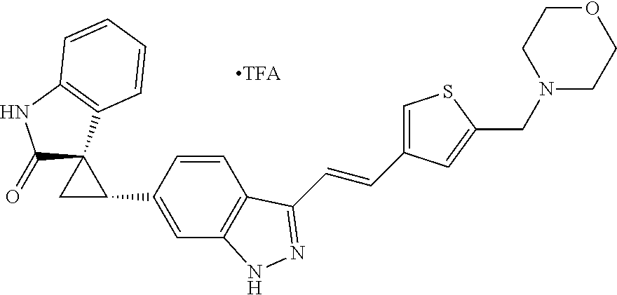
[TFA].C1(=O)C2(C3=C(N1)C=CC=C3)CC2C1=CC2=C(C=C1)C(C=CC1=CSC(CN3CCOCC3)=C1)=NN2
